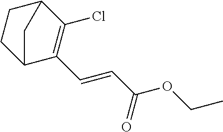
C1(Cl)=C(C=CC(OCC)=O)C2CCC1C2
